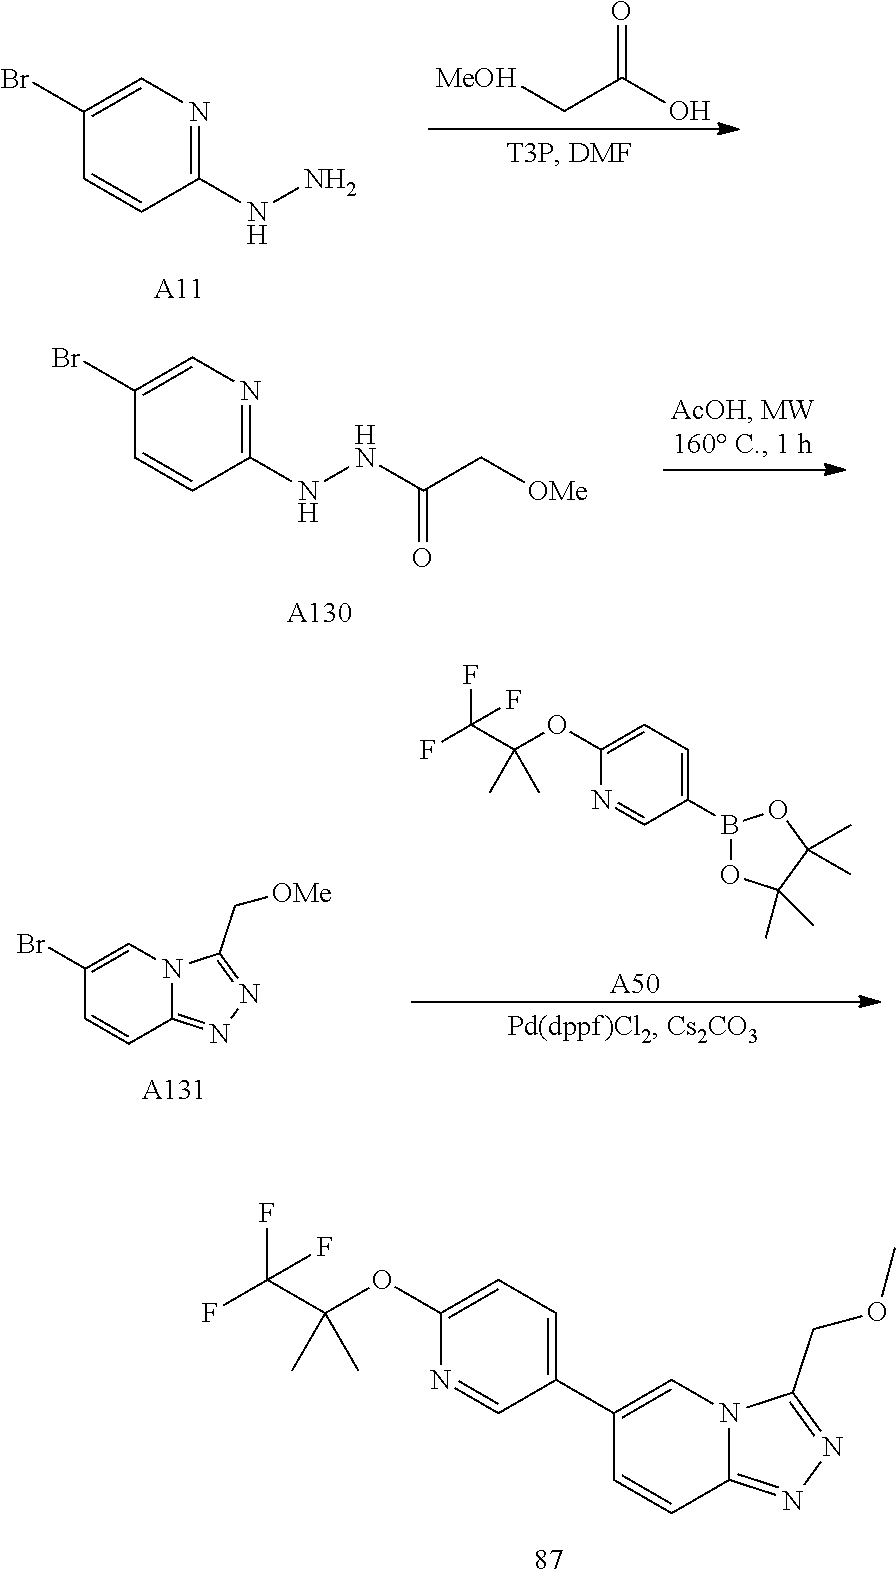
[MeOH]CC(O)=O.C1(NN)=NC=C(Br)C=C1.[A11].C1(NNC(C[OMe])=O)=NC=C(Br)C=C1.[A130].[A50].FC(C(OC1=CC=C(B2OC(C)(C)C(C)(C)O2)C=N1)(C)C)(F)F.C12=NN=C(C[OMe])N1C=C(Br)C=C2.[A131].FC(C(OC1=CC=C(C2=CN3C(=NN=C3COC)C=C2)C=N1)(C)C)(F)F
